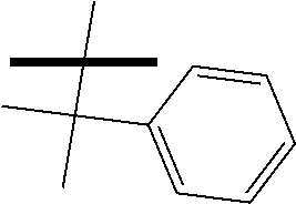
C1=C(C(C)(C)C(C)(C)C)C=CC=C1
